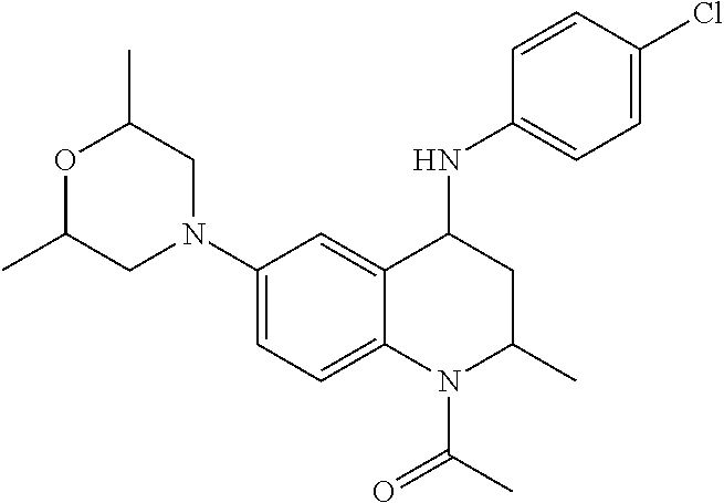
C1(N2CC(C)OC(C)C2)=CC=C2C(=C1)C(NC1=CC=C(Cl)C=C1)CC(C)N2C(C)=O
